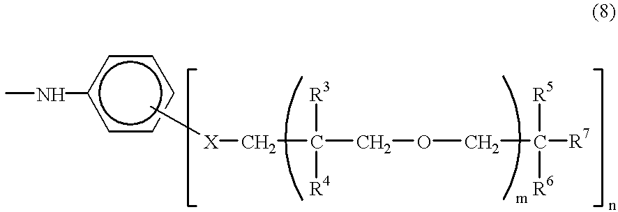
CNc1ccccc1.[X](CC(COCC([R7])([R5])[R6])([R3])[R4])C
